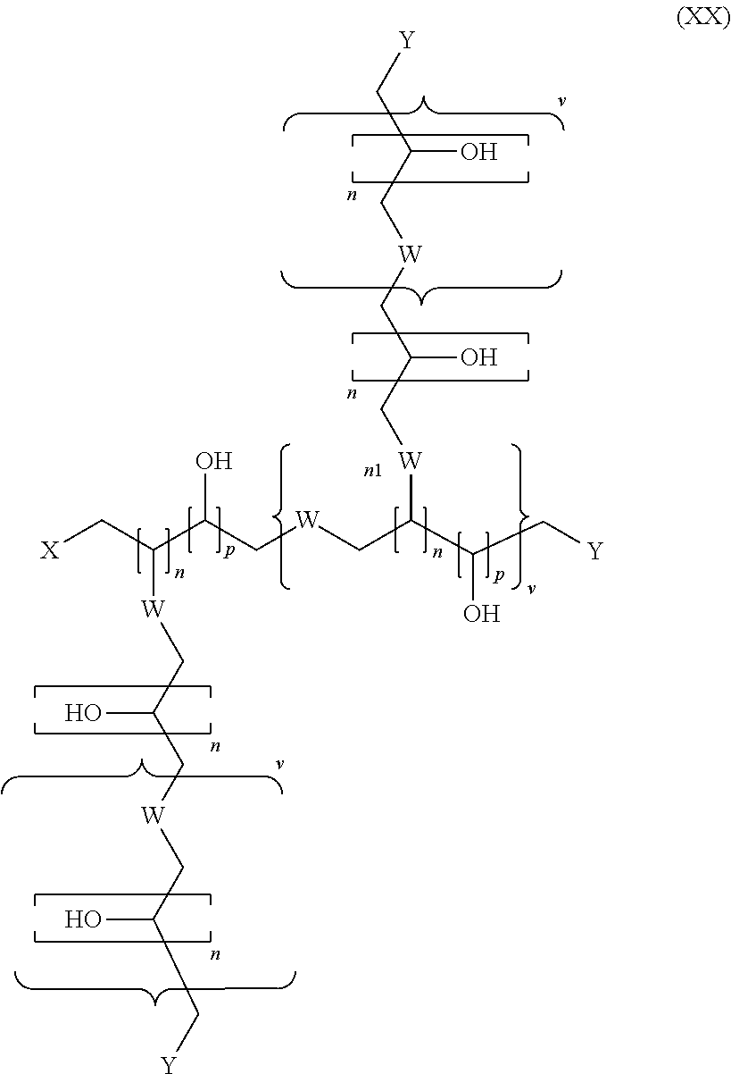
C(O)(C[Y])C[W]CC(O)C[W]C(C(C[Y])O)C[W]CC(C(C[X])[W]CC(O)C[W]CC(O)C[Y])O
